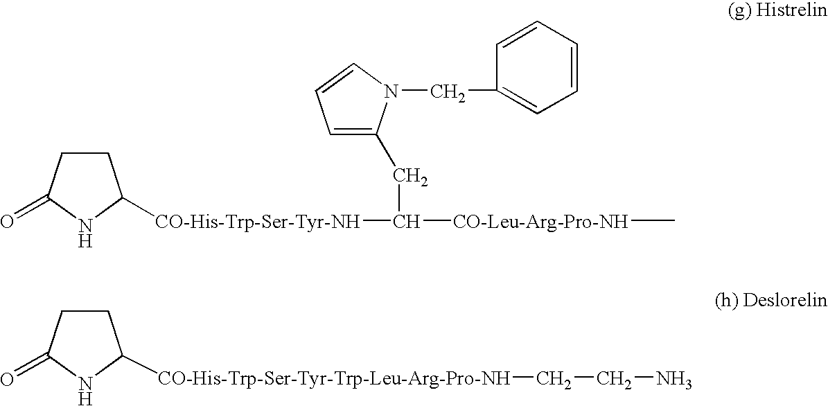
C1=C(CC([CO-Leu-Arg-Pro-NH]C)[CO-His-Trp-Ser-Tyr-NH]C2CCC(=O)N2)N(CC2=CC=CC=C2)C=C1.[CO-His-Trp-Ser-Tyr-Trp-Leu-Arg-Pro-NH](C1CCC(=O)N1)CCN
